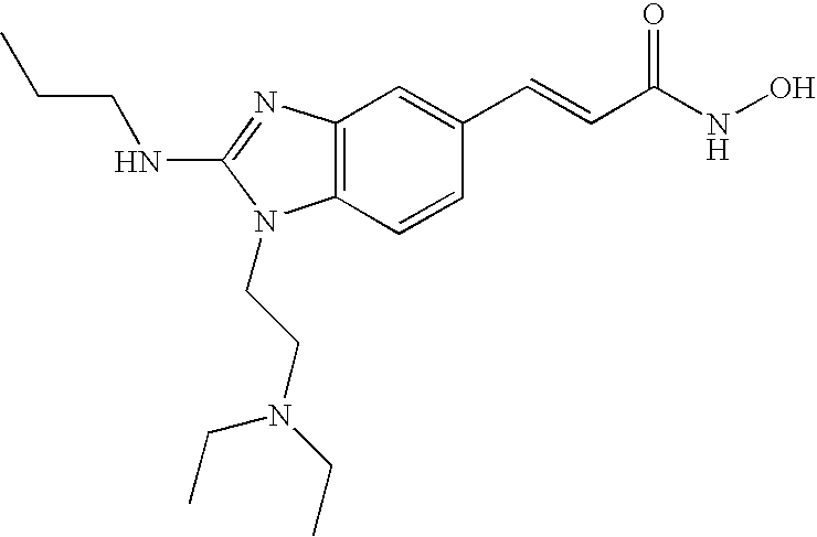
C12=C(C=CC(C=CC(=O)NO)=C1)N(CCN(CC)CC)C(NCCC)=N2
